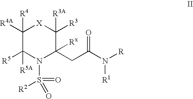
C1([R4A])([R4])C([R5])([R5A])N(S([R2])(=O)=O)C(CC(N([R])[R1])=O)([Rx])C([R3])([R3A])[X]1
